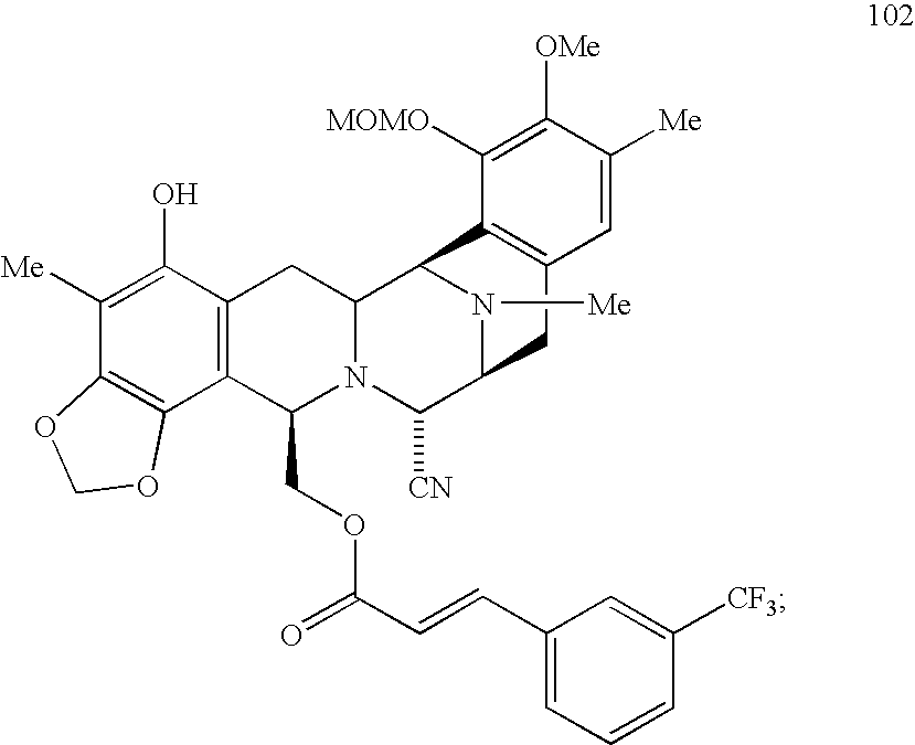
C1([Me])=C(O)C2=C(C3=C1OCO3)C(COC(C=CC1=CC=CC([CF3])=C1)=O)N1C(C2)C2N([Me])C(C1[CN])CC1=C2C([MOMO])=C([OMe])C([Me])=C1
